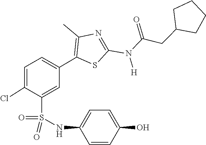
O=C(N(C1=NC(C)=C(C2=CC=C(Cl)C(S(=O)(NC3=CC=C(O)C=C3)=O)=C2)S1)[H])CC1CCCC1
